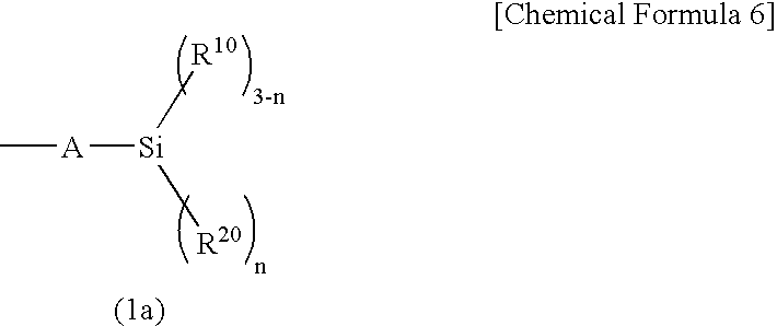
C[A][Si]([R10])[R20]
